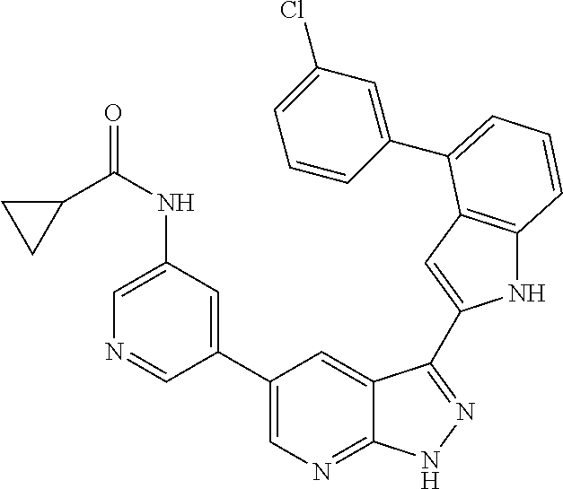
C1(C2=CN=C3C(=C2)C(C2=CC4=C(N2)C=CC=C4C2=CC(Cl)=CC=C2)=NN3)=CC(NC(=O)C2CC2)=CN=C1
